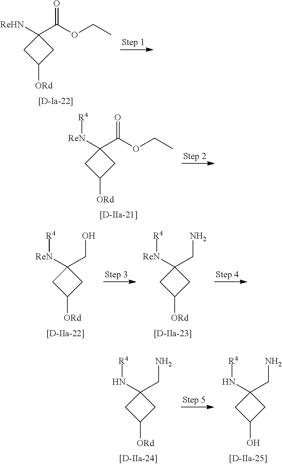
C1([ReHN])(C(OCC)=O)CC([ORd])C1.C1([ReN][R4])(C(OCC)=O)CC([ORd])C1.C1([ReN][R4])(CO)CC([ORd])C1.C1([ReN][R4])(CN)CC([ORd])C1.C1(N[R4])(CN)CC([ORd])C1.C1(N[R4])(CN)CC(O)C1
